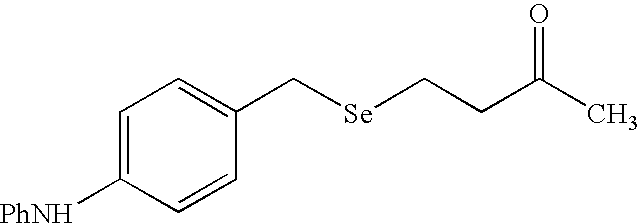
C1=C([PhNH])C=CC(C[Se]CCC(C)=O)=C1
